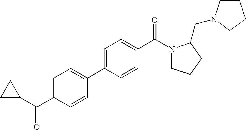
C1=C(C(C2CC2)=O)C=CC(C2=CC=C(C(N3CCCC3CN3CCCC3)=O)C=C2)=C1
